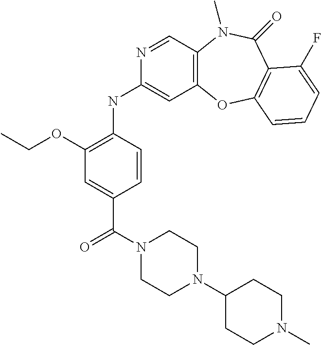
C12=C(C=NC(NC3=C(OCC)C=C(C(N4CCN(C5CCN(C)CC5)CC4)=O)C=C3)=C1)N(C)C(=O)C1=C(O2)C=CC=C1F
